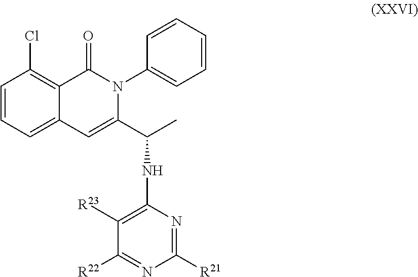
C1=CC=C2C(=C1Cl)C(=O)N(C1=CC=CC=C1)C(C(C)NC1=C([R23])C([R22])=NC([R21])=N1)=C2
